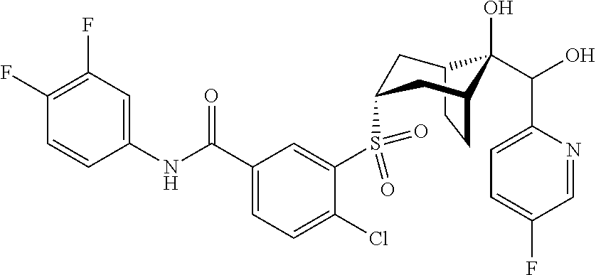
C12CCC(CC(S(C3=CC(C(NC4=CC(F)=C(F)C=C4)=O)=CC=C3Cl)(=O)=O)C1)C2(O)C(C1=CC=C(F)C=N1)O
